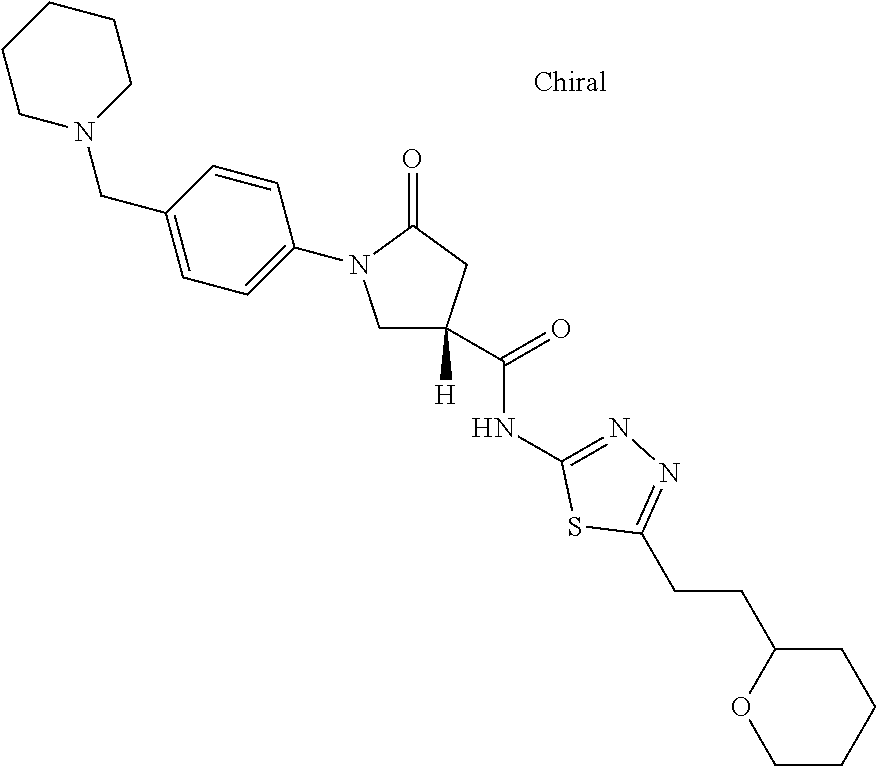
C1C(CCC2=NN=C(NC(=O)C3([H])CN(C4=CC=C(CN5CCCCC5)C=C4)C(=O)C3)S2)OCCC1
